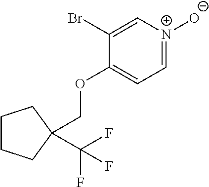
O(CC1(C(F)(F)F)CCCC1)C1=CC=[N+]([O-])C=C1Br
